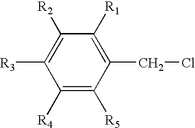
C1([R4])=C([R5])C(CCl)=C([R1])C([R2])=C1[R3]
